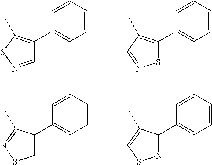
C1=NSC(C)=C1C1=CC=CC=C1.S1C(C2=CC=CC=C2)=C(C)C=N1.C1=C(C2=CC=CC=C2)C(C)=NS1.N1=C(C2=CC=CC=C2)C(C)=CS1
